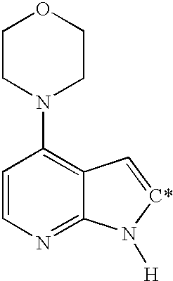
C1=CN=C2C(=C1N1CCOCC1)C=[C*]N2[H]
